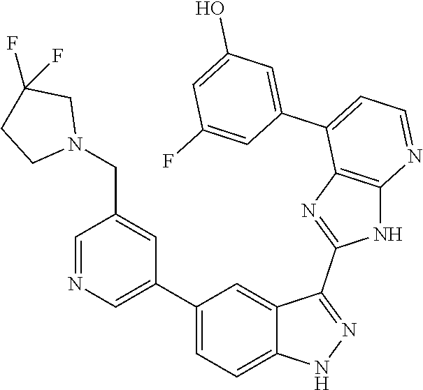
C1=NC=C(C2=CC=C3C(=C2)C(C2=NC4=C(N2)N=CC=C4C2=CC(O)=CC(F)=C2)=NN3)C=C1CN1CC(F)(F)CC1
